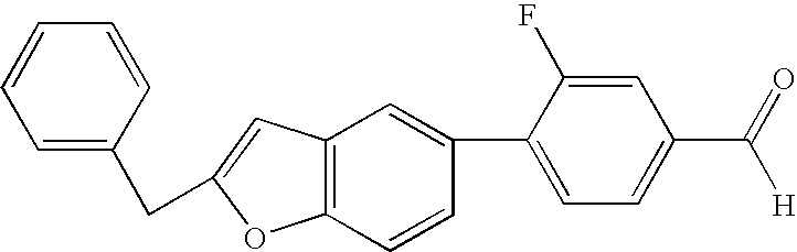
C1=CC=CC(CC2=CC3=C(C=CC(C4=CC=C(C(=O)[H])C=C4F)=C3)O2)=C1
